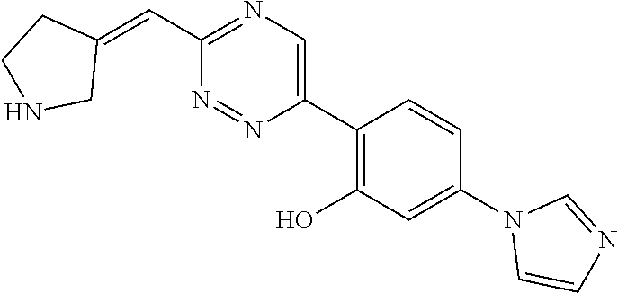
C(C1=NC=C(C2=C(O)C=C(N3C=CN=C3)C=C2)N=N1)=C1CCNC1
